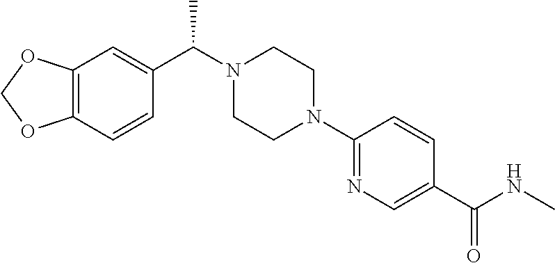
C12=C(C=CC(C(N3CCN(C4=NC=C(C(NC)=O)C=C4)CC3)C)=C1)OCO2
